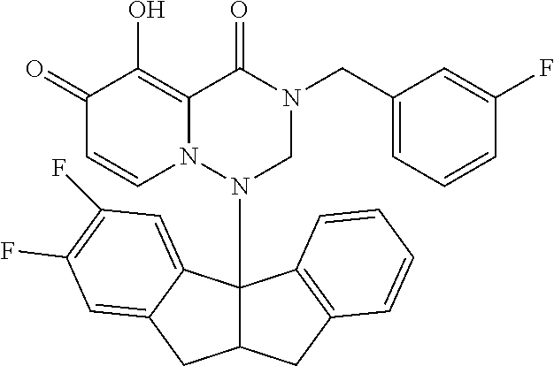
C1(=O)C=CN2C(=C1O)C(=O)N(CC1=CC=CC(F)=C1)CN2C12C(CC3=C1C=CC=C3)CC1=CC(F)=C(F)C=C21
